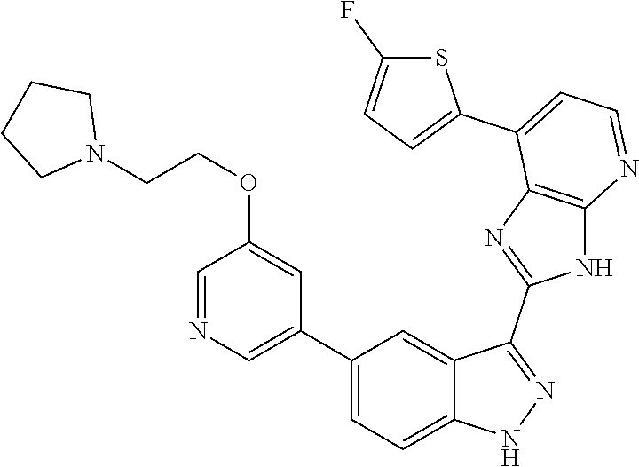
C1(C2=CC=C3C(=C2)C(C2=NC4=C(N2)N=CC=C4C2=CC=C(F)S2)=NN3)=CN=CC(OCCN2CCCC2)=C1
